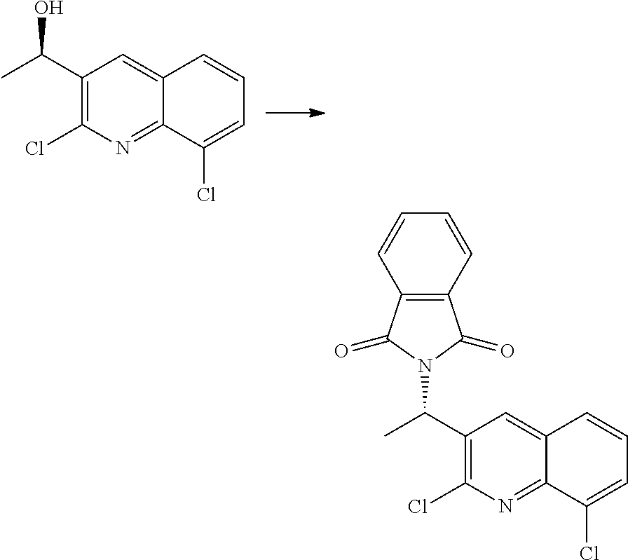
C1(C(N2C(=O)C3=C(C2=O)C=CC=C3)C)=C(Cl)N=C2C(=C1)C=CC=C2Cl.C1(C(C)O)=C(Cl)N=C2C(=C1)C=CC=C2Cl
